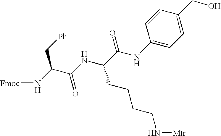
C1=C(CO)C=CC(NC(C(NC(C(N[Fmoc])C[Ph])=O)CCCCN[Mtr])=O)=C1
